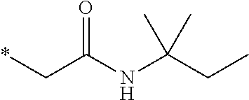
*CC(NC(CC)(C)C)=O
